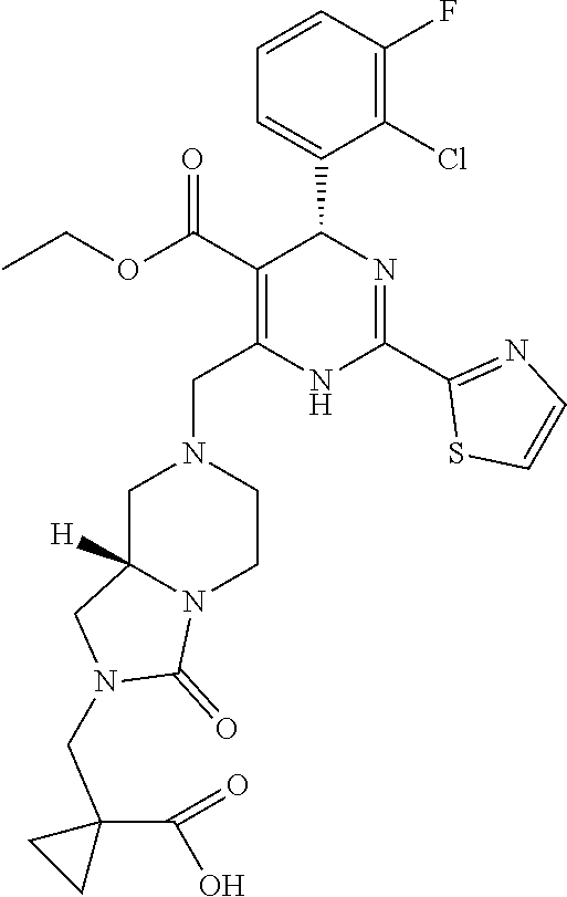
C1=CC(F)=C(Cl)C(C2C(C(OCC)=O)=C(CN3CC4([H])N(CC3)C(=O)N(CC3(C(O)=O)CC3)C4)NC(C3=NC=CS3)=N2)=C1
